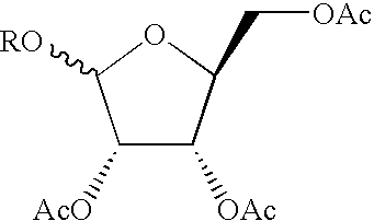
C1([AcO])C([OAc])C(C[OAc])OC1[RO]
